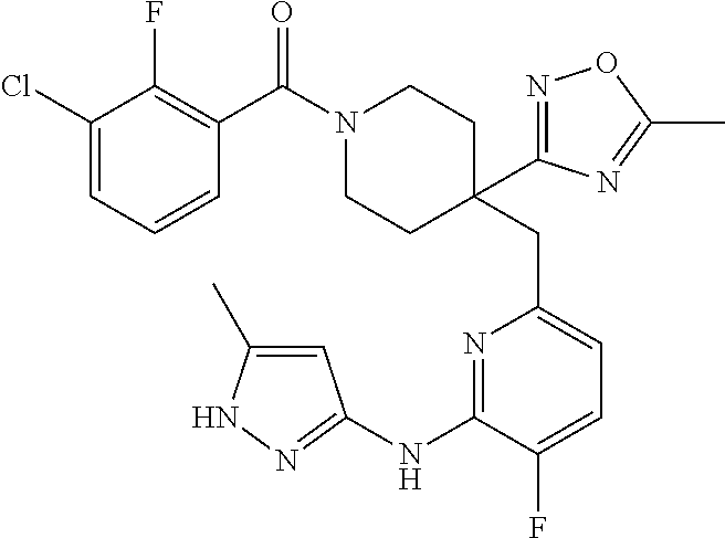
C1(Cl)=CC=CC(C(N2CCC(CC3=CC=C(F)C(NC4=NNC(C)=C4)=N3)(C3=NOC(C)=N3)CC2)=O)=C1F
